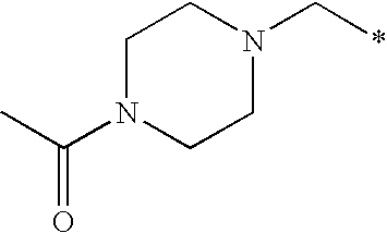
CC(N1CCN(C*)CC1)=O
